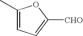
C1(C)=CC=C([CHO])O1
